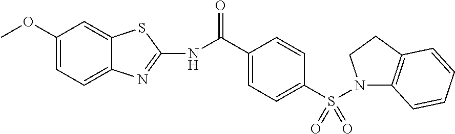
C1(OC)=CC=C2C(=C1)SC(NC(C1=CC=C(S(N3C4=C(CC3)C=CC=C4)(=O)=O)C=C1)=O)=N2
